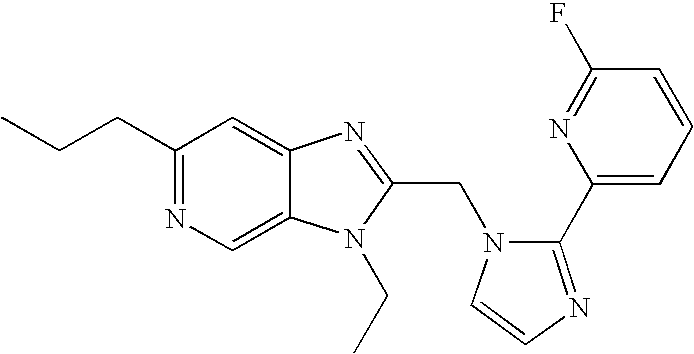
C12=CN=C(CCC)C=C1N=C(CN1C=CN=C1C1=CC=CC(F)=N1)N2CC
